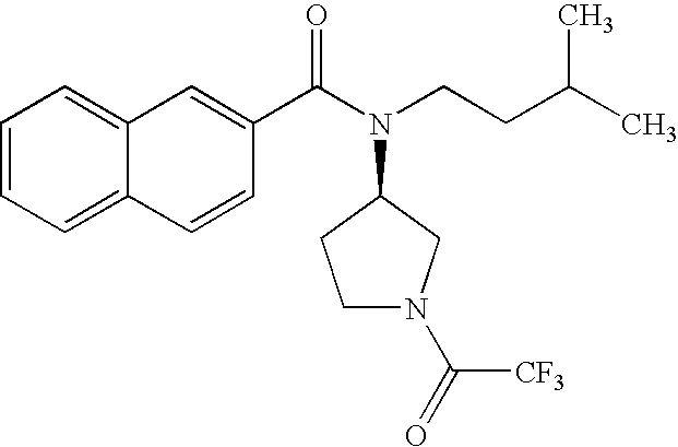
C1N(C([CF3])=O)CC(N(C(C2=CC3=CC=CC=C3C=C2)=O)CCC(C)C)C1
